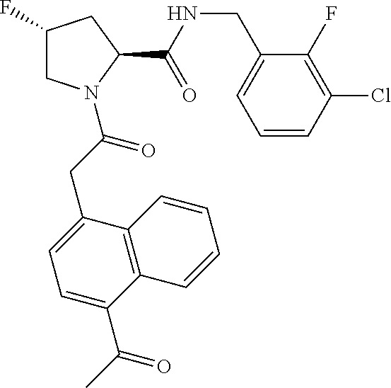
C1(F)CN(C(CC2=CC=C(C(C)=O)C3=C2C=CC=C3)=O)C(C(NCC2=CC=CC(Cl)=C2F)=O)C1
